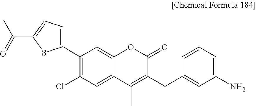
C1(C2=CC=C(C(=O)C)S2)=C(Cl)C=C2C(=C1)OC(=O)C(CC1=CC(N)=CC=C1)=C2C
